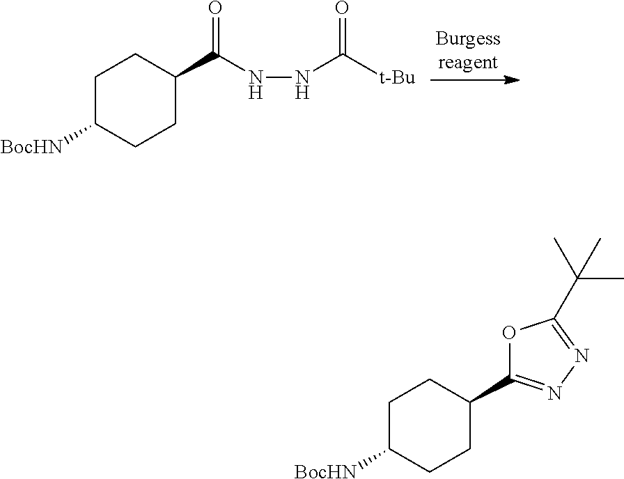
C1C([BocHN])CCC(C(NNC([t-Bu])=O)=O)C1.C1C([BocHN])CCC(C2=NN=C(C(C)(C)C)O2)C1
